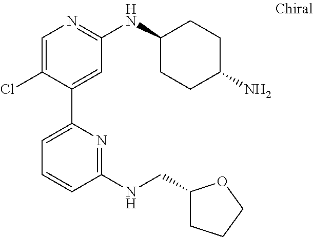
C1=C(Cl)C(C2=CC=CC(NCC3CCCO3)=N2)=CC(NC2CCC(N)CC2)=N1
